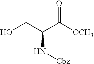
OCC(C([OCH3])=O)N[Cbz]
